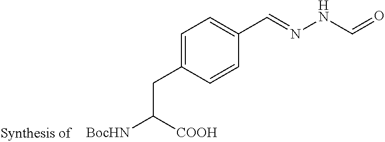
C1=C(CC([COOH])[BocHN])C=CC(C=NNC=O)=C1
